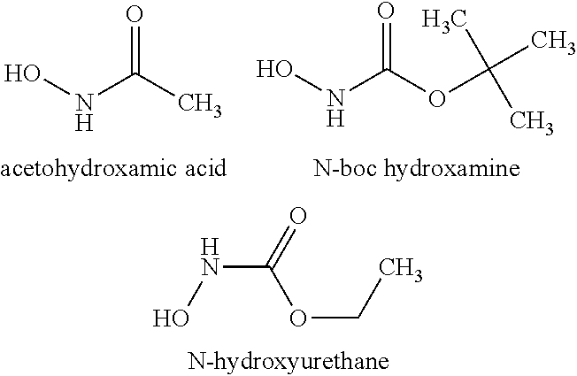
ONC(=O)OCC.N(C(OC(C)(C)C)=O)O.N(C(C)=O)O
